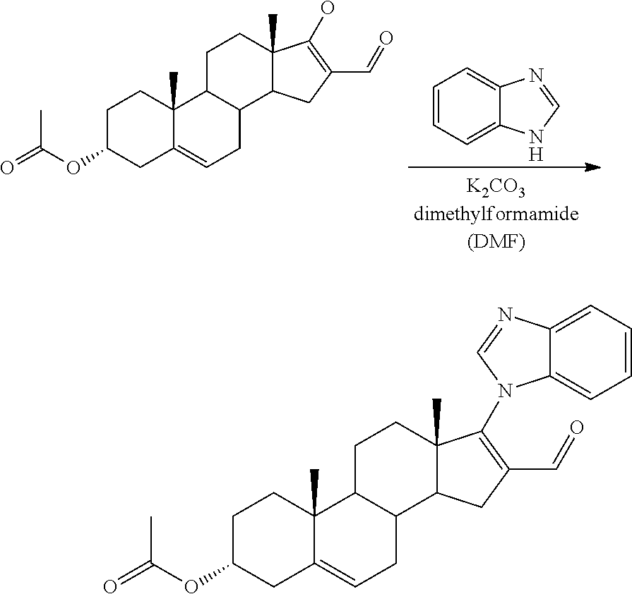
C1=CC=C2C(=C1)N=CN2.C1C(OC(=O)C)CC2=CCC3C(C2(C)C1)CCC1(C)C3CC(C=O)=C1O.C1C(OC(=O)C)CC2=CCC3C(C2(C)C1)CCC1(C)C3CC(C=O)=C1N1C2=CC=CC=C2N=C1
